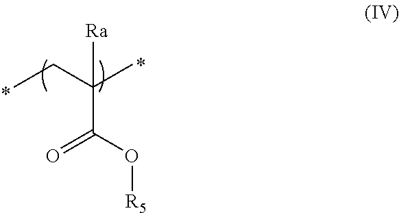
CCC(C)(C(O[R5])=O)[Ra]
